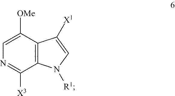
C12=C(N([R1])C=C1[X1])C([X3])=NC=C2[OMe]
